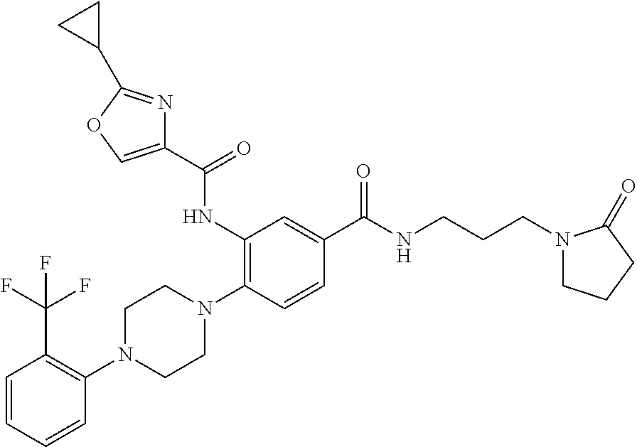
C1=CC=CC(N2CCN(C3=C(NC(C4=COC(C5CC5)=N4)=O)C=C(C(NCCCN4CCCC4=O)=O)C=C3)CC2)=C1C(F)(F)F
